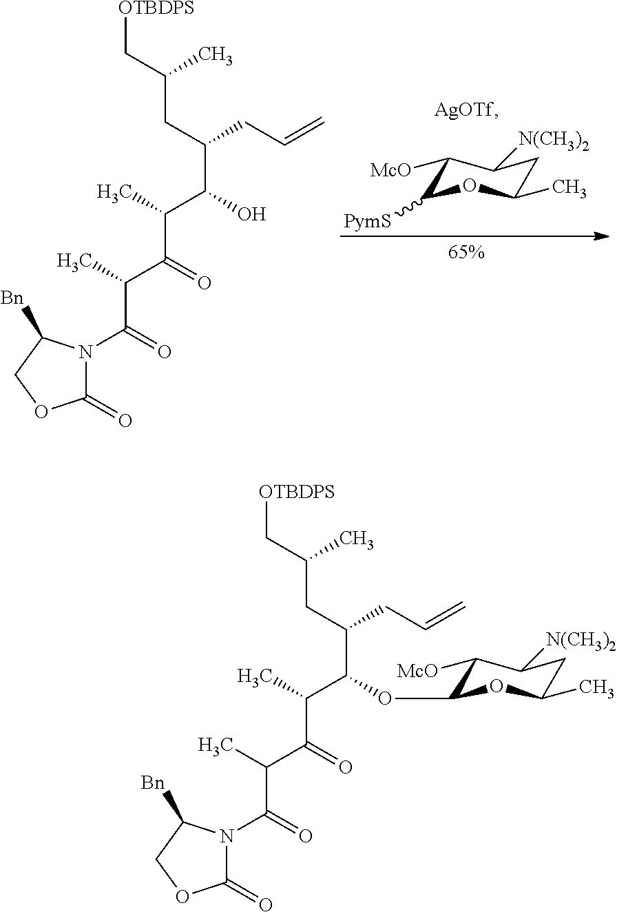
C1(=O)N(C(C(C(C(C(C(CC=C)CC(C[OTBDPS])C)O)C)=O)C)=O)C([Bn])CO1.C1([McO])C([PymS])OC(C)CC1[N(CH3)2].C1(=O)N(C(C(C(C(C(C(CC=C)CC(C[OTBDPS])C)OC2C([McO])C([N(CH3)2])CC(C)O2)C)=O)C)=O)C([Bn])CO1
